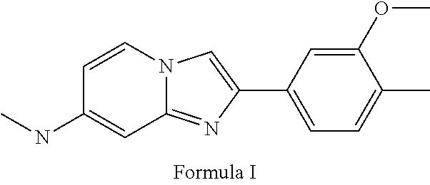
N12C(=NC(C3=CC=C(C)C(OC)=C3)=C1)C=C(NC)C=C2
